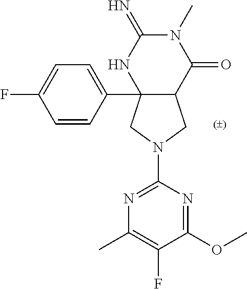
C12(C3=CC=C(F)C=C3)C(C(=O)N(C)C(=N)N1)CN(C1=NC(C)=C(F)C(OC)=N1)C2
